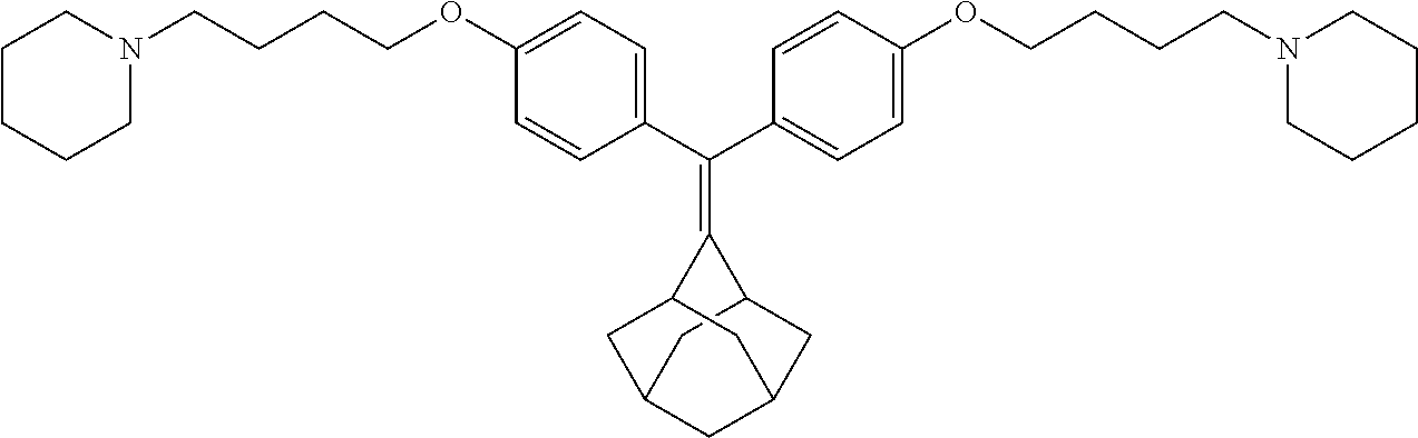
C1=CC(C(C2=CC=C(OCCCCN3CCCCC3)C=C2)=C2C3CC4CC(CC2C4)C3)=CC=C1OCCCCN1CCCCC1
